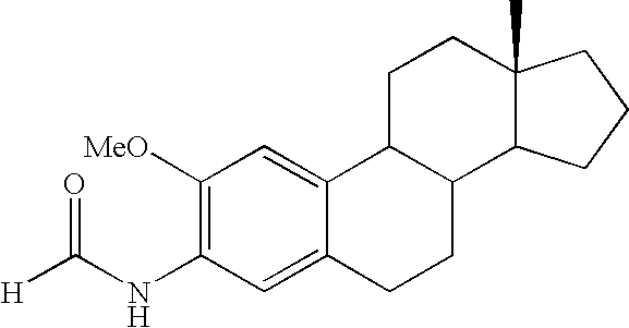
C1([MeO])=C(NC([H])=O)C=C2C(=C1)C1C(CC2)C2C(C)(CC1)CCC2
